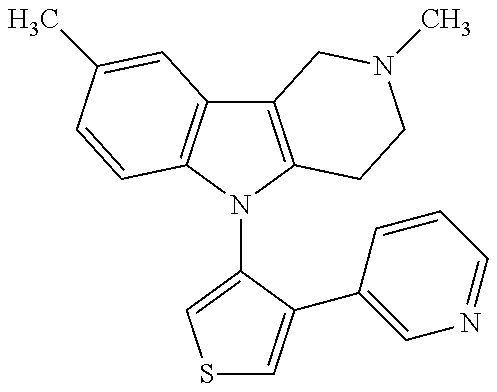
C12=C(N(C3=CSC=C3C3=CN=CC=C3)C3=C1C=C(C)C=C3)CCN(C)C2
